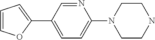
C1(C2=CC=C(N3CCNCC3)N=C2)=CC=CO1
